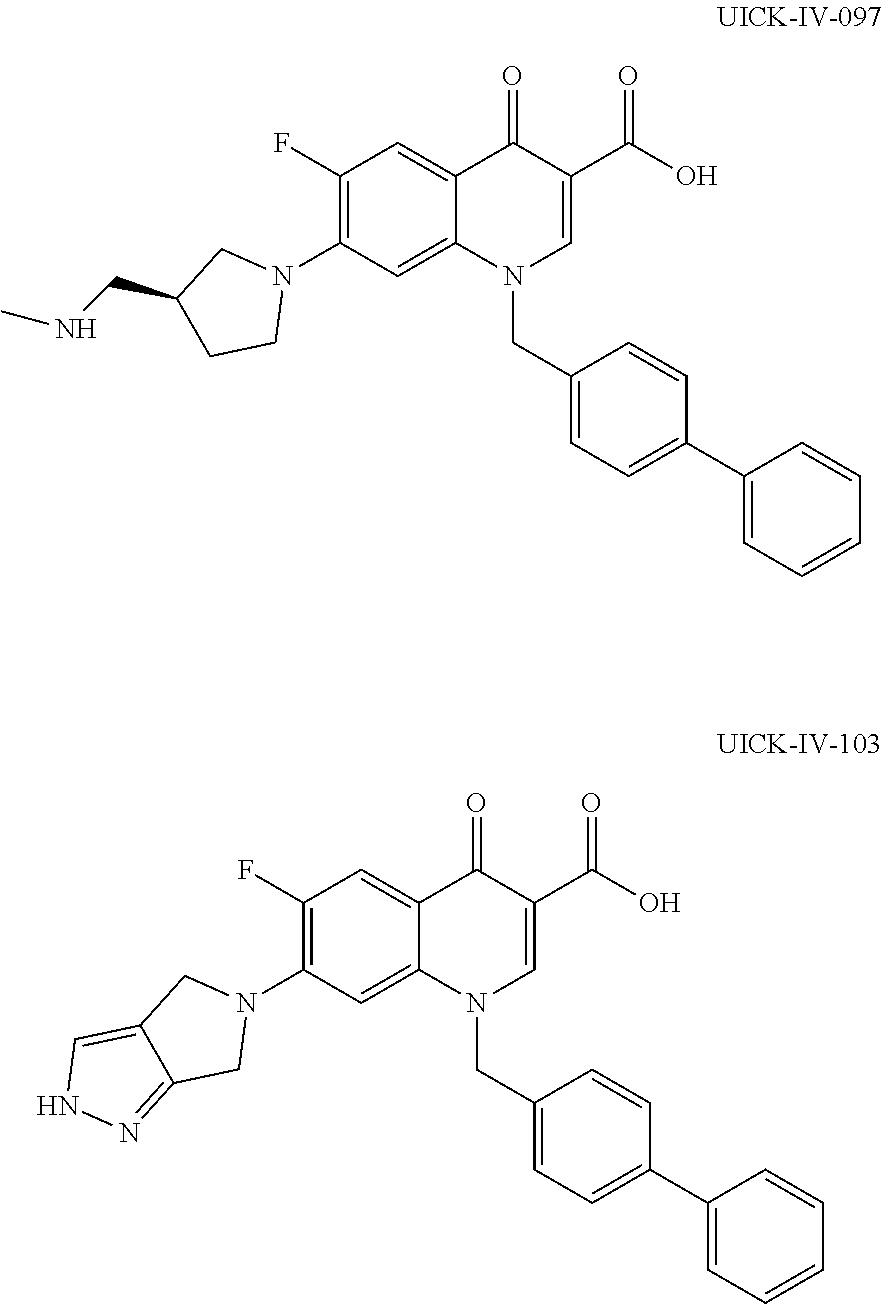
C1(F)=C(N2CC(CNC)CC2)C=C2C(=C1)C(=O)C(C(O)=O)=CN2CC1=CC=C(C2=CC=CC=C2)C=C1.C1(F)=C(N2CC3=CNN=C3C2)C=C2C(=C1)C(=O)C(C(O)=O)=CN2CC1=CC=C(C2=CC=CC=C2)C=C1
